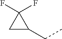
C1C(CC)C1(F)F
